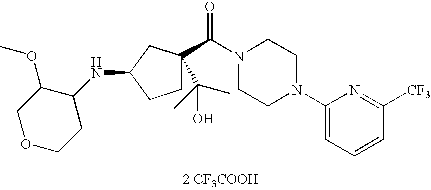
C(N1CCN(C2=CC=CC([CF3])=N2)CC1)(=O)C1(C(C)(C)O)CCC(NC2C(OC)COCC2)C1.[2 CF3COOH]
